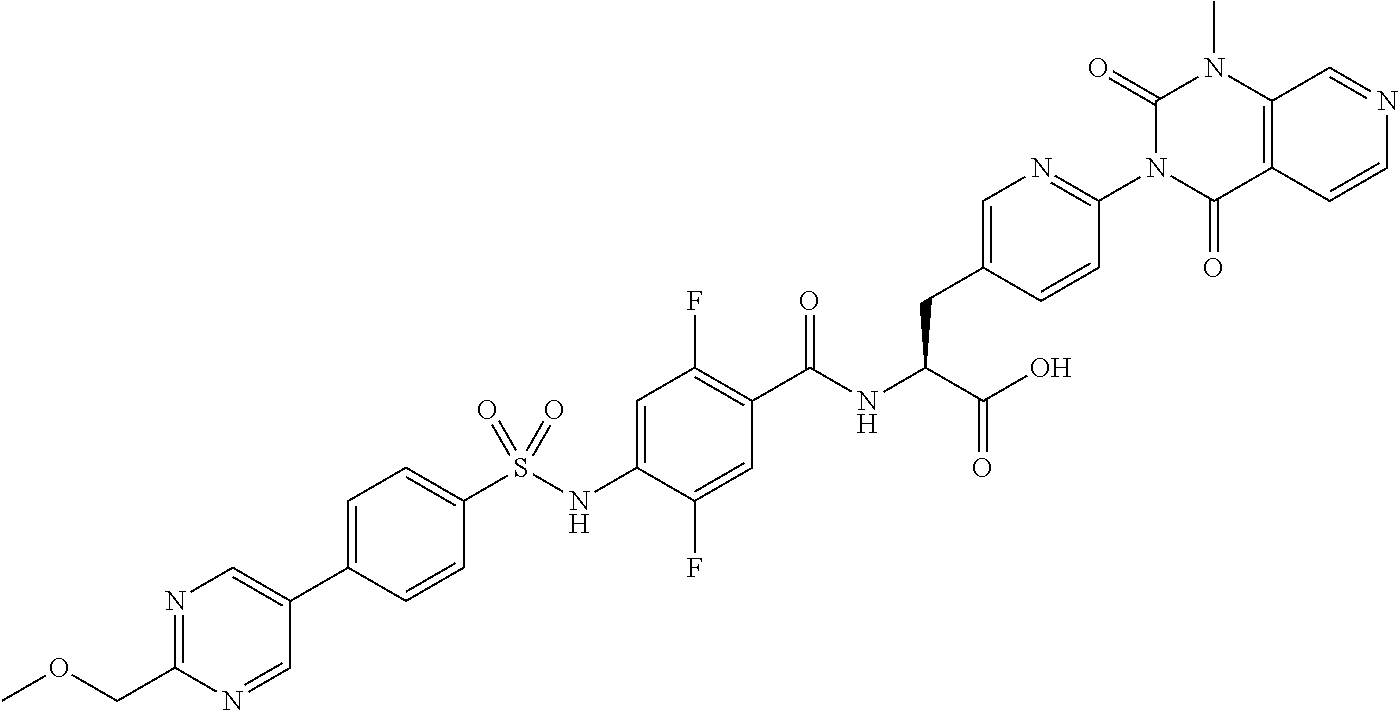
C1=C(C2=CN=C(COC)N=C2)C=CC(S(NC2=CC(F)=C(C(NC(C(O)=O)CC3=CN=C(N4C(=O)C5=C(N(C)C4=O)C=NC=C5)C=C3)=O)C=C2F)(=O)=O)=C1
